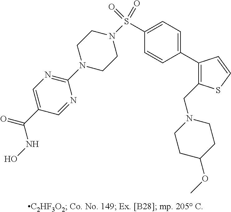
N1(C2=NC=C(C(NO)=O)C=N2)CCN(S(=O)(=O)C2=CC=C(C3=C(CN4CCC(OC)CC4)SC=C3)C=C2)CC1
